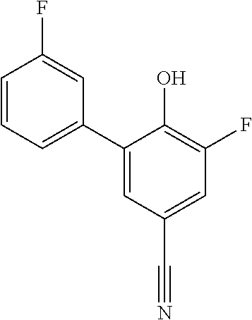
C1(C2=CC=CC(F)=C2)=CC(C#N)=CC(F)=C1O
